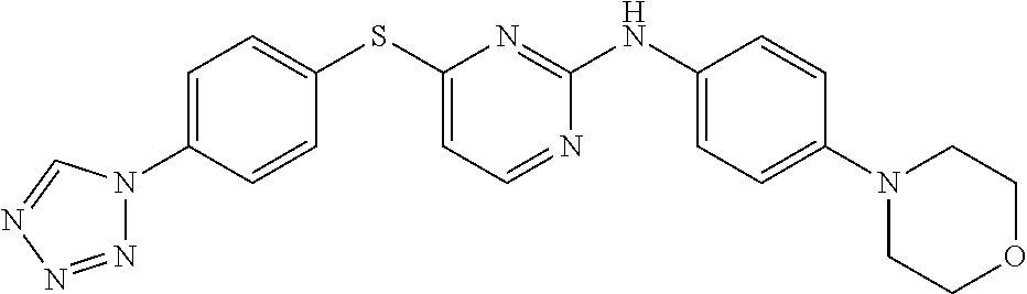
C1=CC(NC2=NC(SC3=CC=C(N4N=NN=C4)C=C3)=CC=N2)=CC=C1N1CCOCC1
